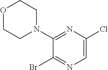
O1CCN(C2=NC(Cl)=CN=C2Br)CC1
